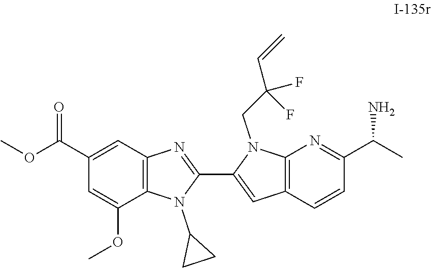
C12=C(N=C(C(C)N)C=C1)N(CC(C=C)(F)F)C(C1=NC3=C(N1C1CC1)C(OC)=CC(C(OC)=O)=C3)=C2
